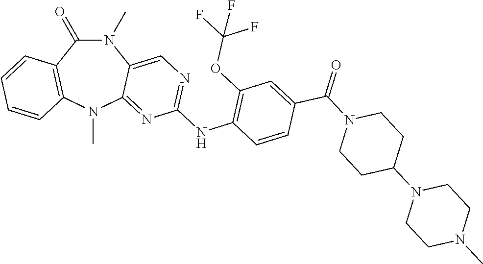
N1(C)C(=O)C2=C(N(C)C3=NC(NC4=C(OC(F)(F)F)C=C(C(=O)N5CCC(N6CCN(C)CC6)CC5)C=C4)=NC=C13)C=CC=C2
